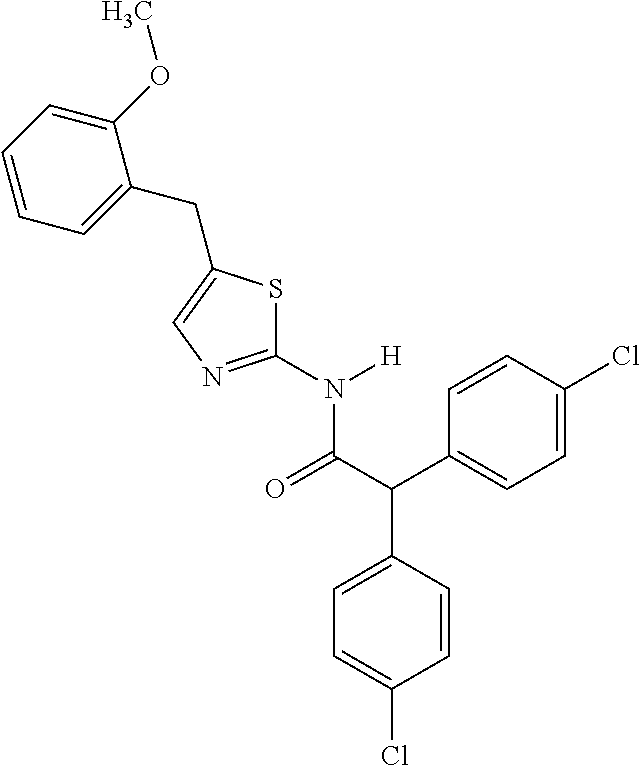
C1=CC(C(C(=O)N(C2=NC=C(CC3=CC=CC=C3OC)S2)[H])C2=CC=C(Cl)C=C2)=CC=C1Cl
